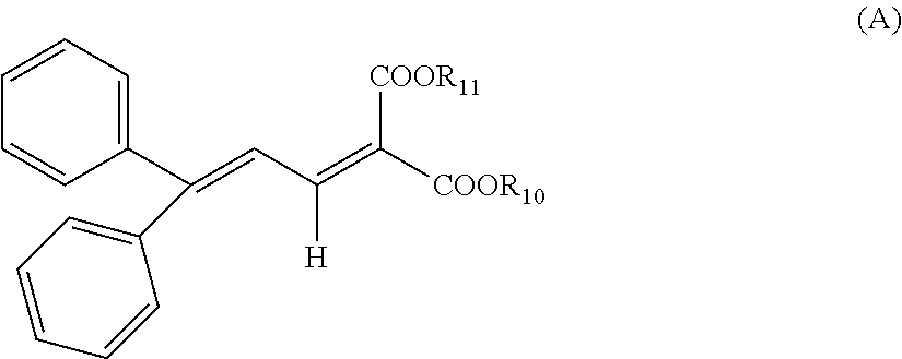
C1(C(=CC(=C([COOR10])[COOR11])[H])C2=CC=CC=C2)=CC=CC=C1
